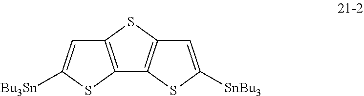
C12=C(SC3=C1SC([SnBu3])=C3)C=C([Bu3Sn])S2
